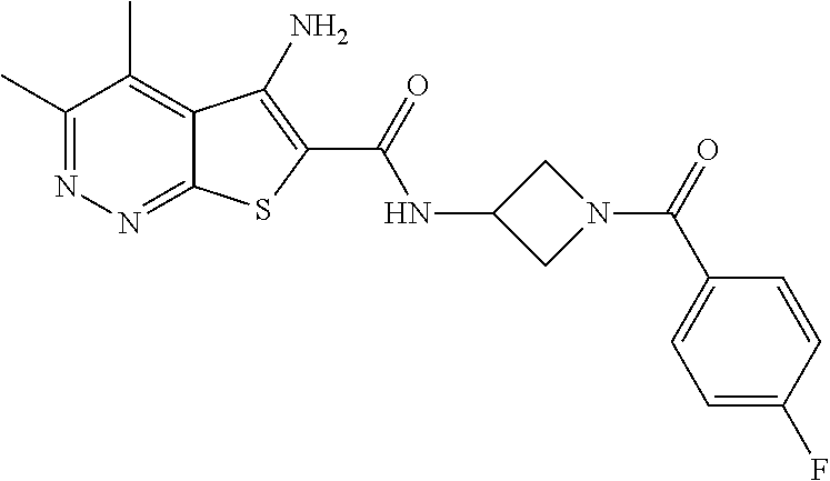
C1(C)=NN=C2C(=C1C)C(N)=C(C(=O)NC1CN(C(=O)C3=CC=C(F)C=C3)C1)S2
